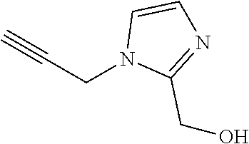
C#CCN1C(CO)=NC=C1
